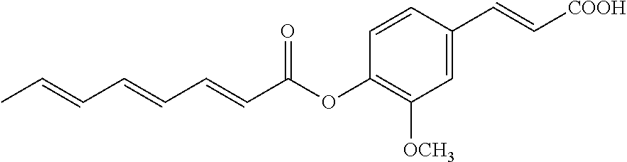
CC=CC=CC=CC(OC1=C([OCH3])C=C(C=C[COOH])C=C1)=O
